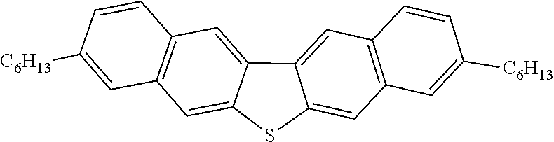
C1=C2SC3=CC4=C(C=C3C2=CC2=C1C=C([C6H13])C=C2)C=CC([C6H13])=C4
